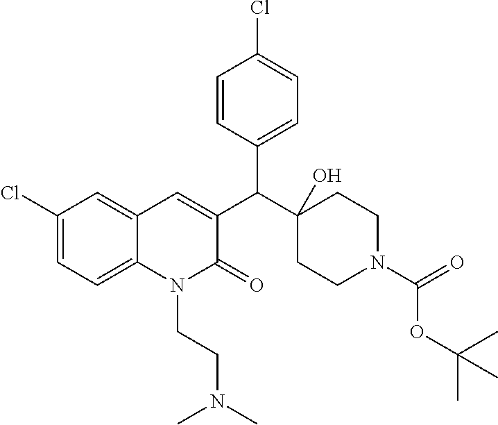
C1(Cl)=CC=C2C(=C1)C=C(C(C1=CC=C(Cl)C=C1)C1(O)CCN(C(=O)OC(C)(C)C)CC1)C(=O)N2CCN(C)C
